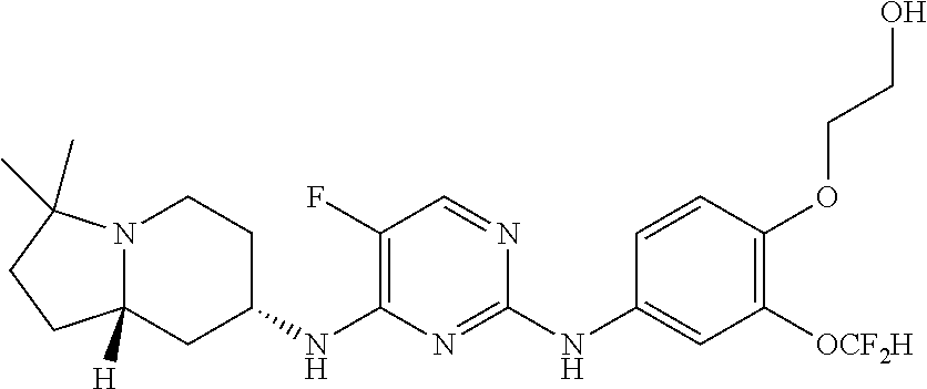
C12([H])N(C(C)(C)CC1)CCC(NC1=C(F)C=NC(NC3=CC([OCF2H])=C(OCCO)C=C3)=N1)C2
